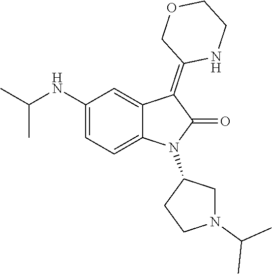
C1(NC(C)C)=CC=C2C(=C1)C(=C1NCCOC1)C(=O)N2C1CCN(C(C)C)C1
